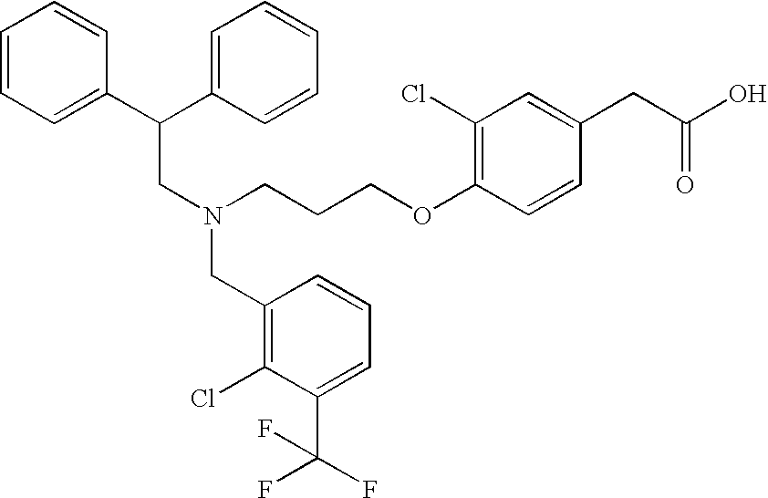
C1=CC(OCCCN(CC(C2=CC=CC=C2)C2=CC=CC=C2)CC2=C(Cl)C(C(F)(F)F)=CC=C2)=C(Cl)C=C1CC(O)=O
